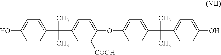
C1=C(O)C=CC(C(C)(C)C2=CC=C(OC3=CC=C(C(C)(C)C4=CC=C(O)C=C4)C=C3)C([COOH])=C2)=C1
